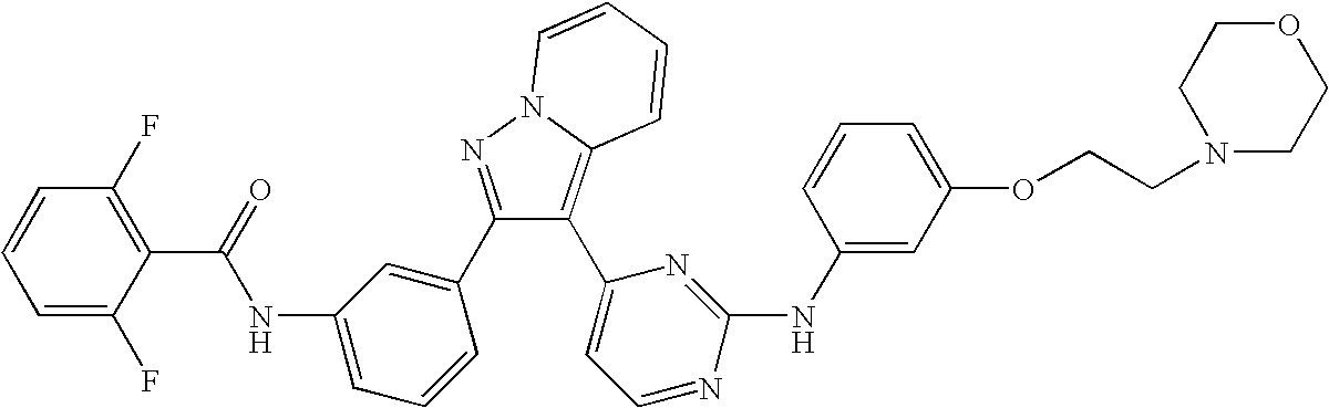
C1=C(F)C(C(=O)NC2=CC=CC(C3=NN4C(=C3C3=CC=NC(NC5=CC(OCCN6CCOCC6)=CC=C5)=N3)C=CC=C4)=C2)=C(F)C=C1
